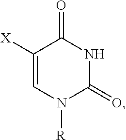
C1([X])=CN([R])C(=O)NC1=O
